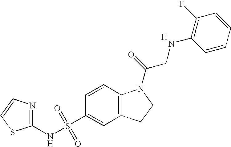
C1(NS(C2=CC3=C(C=C2)N(C(=O)CNC2=C(F)C=CC=C2)CC3)(=O)=O)=NC=CS1.[H]
